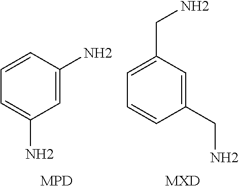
C1=CC=C(N)C=C1N.C1(CN)=CC=CC(CN)=C1.[MXD]
